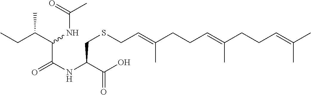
O=C(NC(C(O)=O)CSCC=C(CCC=C(CCC=C(C)C)C)C)C(C(CC)C)NC(=O)C
